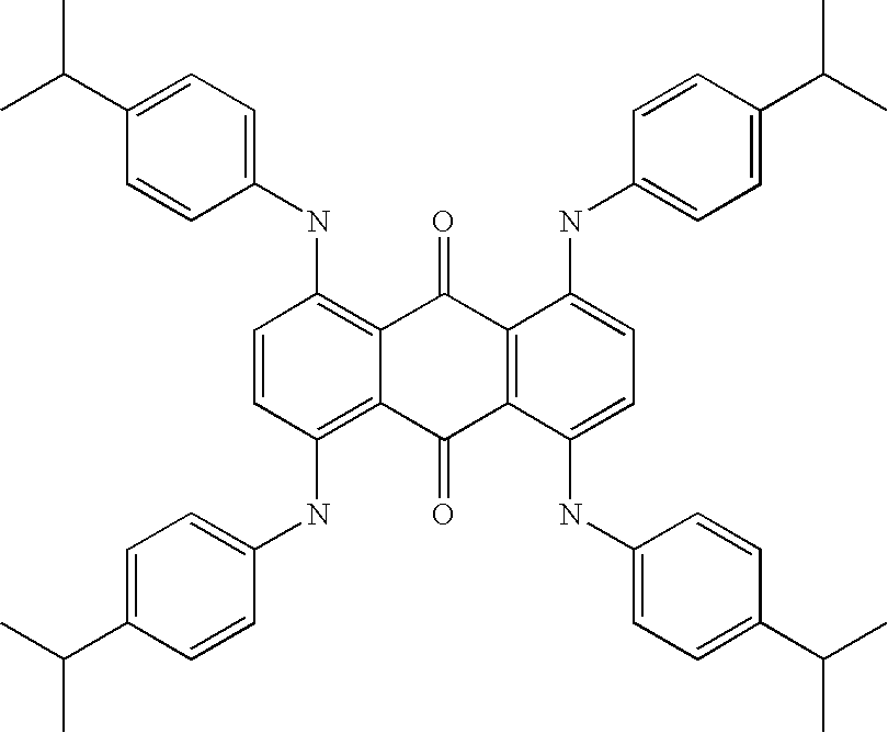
N(C1=C2C(=C(NC3=CC=C(C(C)C)C=C3)C=C1)C(=O)C1=C(C2=O)C(NC2=CC=C(C(C)C)C=C2)=CC=C1NC1=CC=C(C(C)C)C=C1)C1=CC=C(C(C)C)C=C1
